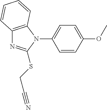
N1(C2=CC=C(OC)C=C2)C2=C(N=C1SCC#N)C=CC=C2
